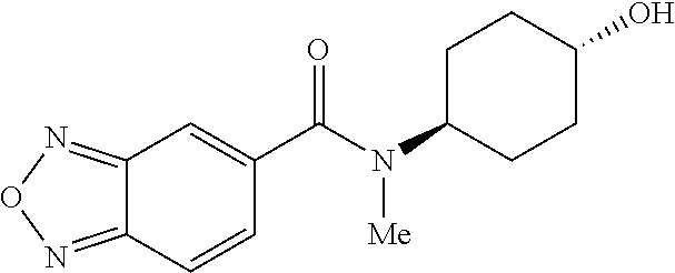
C12=NON=C1C=CC(C(N(C1CCC(O)CC1)[Me])=O)=C2
